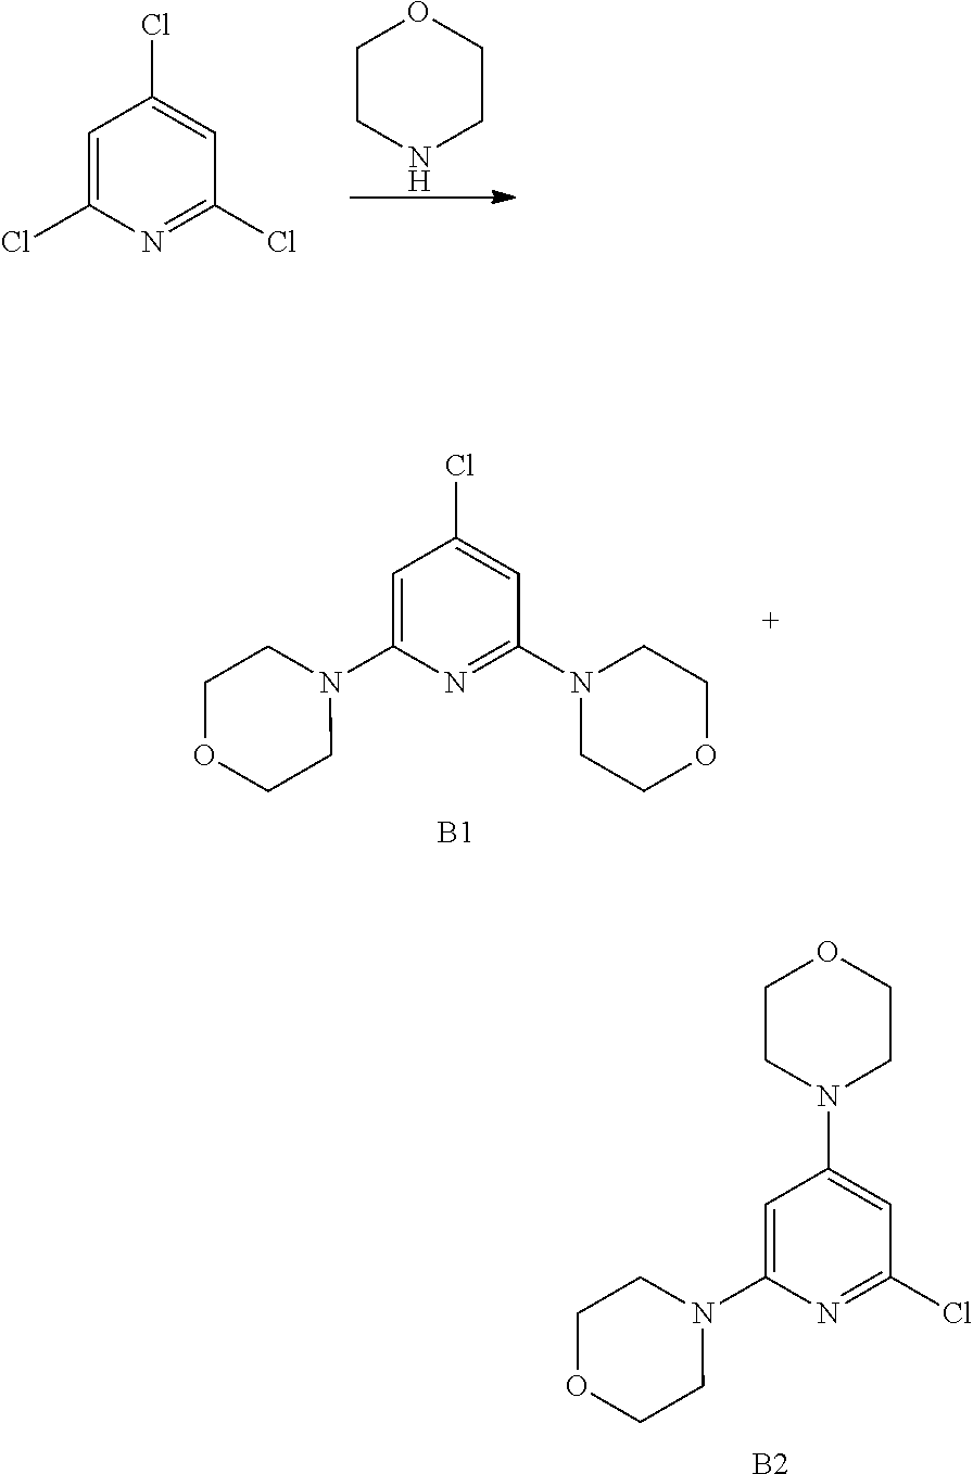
[B2].C1=C(N2CCOCC2)N=C(Cl)C=C1N1CCOCC1.C1CNCCO1.C1=C(Cl)N=C(Cl)C=C1Cl.C1=C(N2CCOCC2)N=C(N2CCOCC2)C=C1Cl.[B1]
